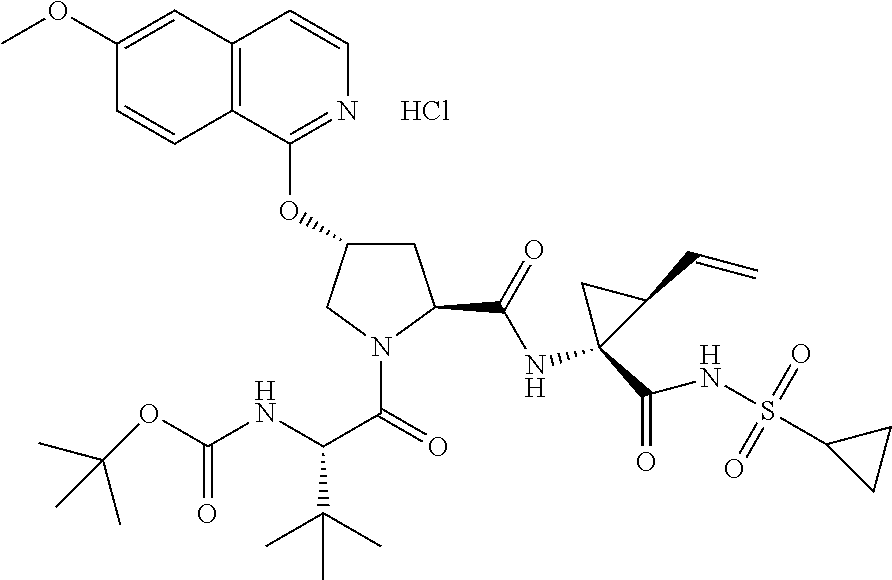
C12=C(C(OC3CC(C(NC4(C(NS(C5CC5)(=O)=O)=O)C(C=C)C4)=O)N(C(=O)C(NC(OC(C)(C)C)=O)C(C)(C)C)C3)=NC=C1)C=CC(OC)=C2.Cl
